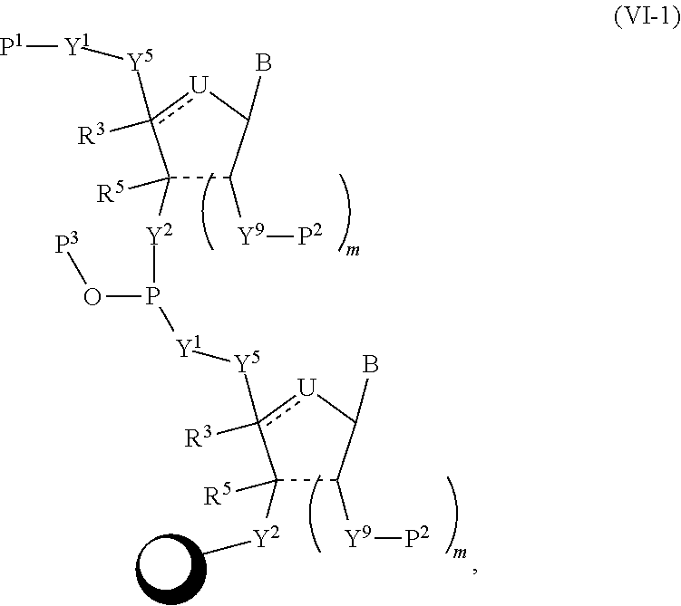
C1([Y2]P(O[P3])[Y1][Y5]c2([R3])[U]C(B)C([Y9][P2])C2([Y2]C)[R5])([R5])C([Y9][P2])C(B)[U]c1([Y5][Y1][P1])[R3]
